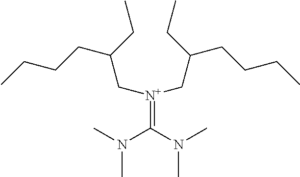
CCCCC(C[N+](CC(CCCC)CC)=C(N(C)C)N(C)C)CC
